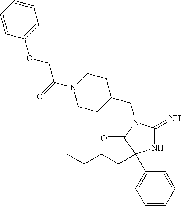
N1C(=N)N(CC2CCN(C(COC3=CC=CC=C3)=O)CC2)C(=O)C1(C1=CC=CC=C1)CCCC
